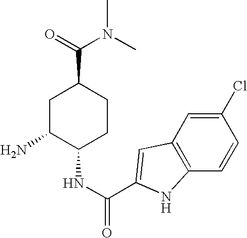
C1C(N)C(NC(=O)C2=CC3=C(C=CC(Cl)=C3)N2)CCC1C(=O)N(C)C
